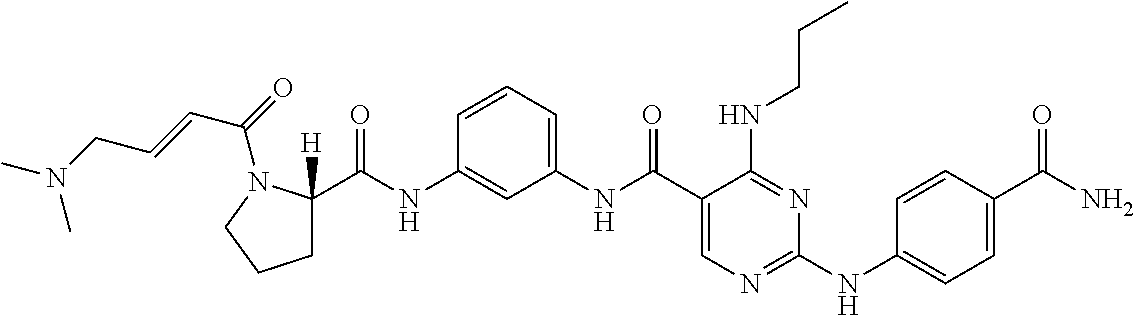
C1(NC(=O)C2([H])CCCN2C(=O)C=CCN(C)C)=CC(NC(C2=CN=C(NC3=CC=C(C(N)=O)C=C3)N=C2NCCC)=O)=CC=C1
